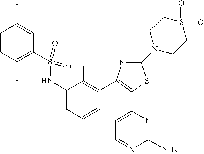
N1=C(N2CCS(=O)(=O)CC2)SC(C2=CC=NC(N)=N2)=C1C1=C(F)C(NS(C2=C(F)C=CC(F)=C2)(=O)=O)=CC=C1
